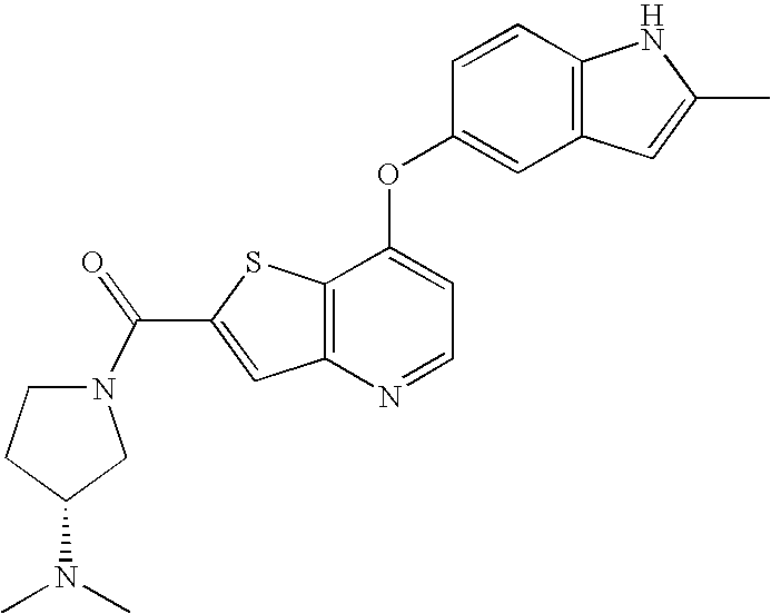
C12=C(C(OC3=CC4=C(C=C3)NC(C)=C4)=CC=N1)SC(C(=O)N1CCC(N(C)C)C1)=C2
